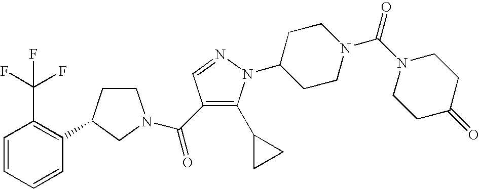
C1CC(C2=C(C(F)(F)F)C=CC=C2)CN1C(=O)C1=C(C2CC2)N(C2CCN(C(N3CCC(=O)CC3)=O)CC2)N=C1
